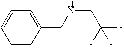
C1=CC(CNCC(F)(F)F)=CC=C1
